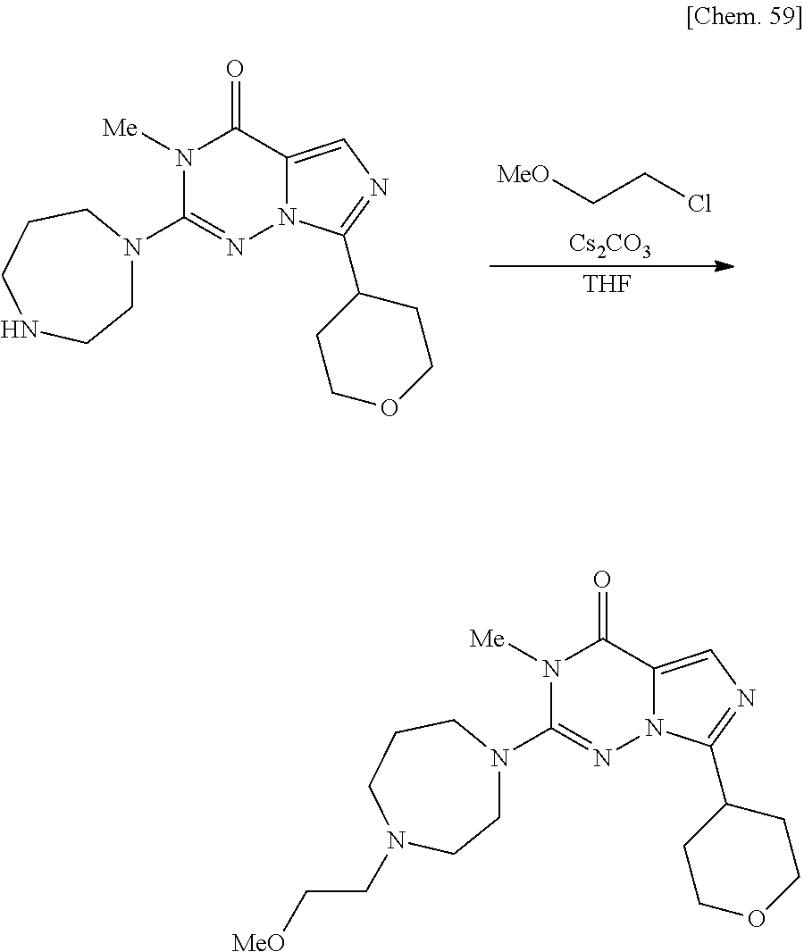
C(CCl)[MeO].[Cs2CO3].N1([Me])C(N2CCNCCC2)=NN2C(=CN=C2C2CCOCC2)C1=O.[THF].N1([Me])C(N2CCN(CC[MeO])CCC2)=NN2C(=CN=C2C2CCOCC2)C1=O
